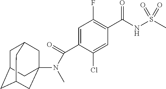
C1=C(C(=O)N(C)C23CC4CC(CC(C2)C4)C3)C(Cl)=CC(C(NS(C)(=O)=O)=O)=C1F
